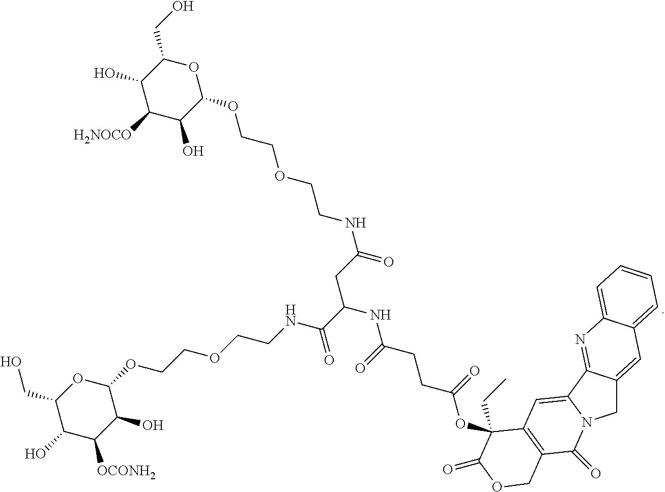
C1C2=CC3=CC=CC=C3N=C2C2=CC3=C(C(=O)N12)COC(=O)C3(OC(CCC(NC(CC(NCCOCCOC1OC(CO)C(O)C([H2NOCO])C1O)=O)C(NCCOCCOC1OC(CO)C(O)C([OCONH2])C1O)=O)=O)=O)CC
